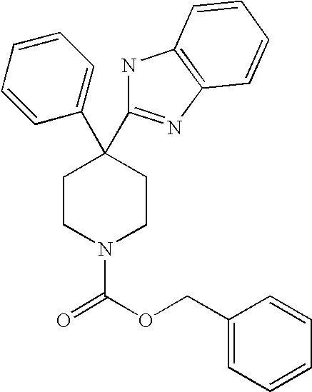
C1(C2(C3=NC4=C(N3)C=CC=C4)CCN(C(OCC3=CC=CC=C3)=O)CC2)=CC=CC=C1
